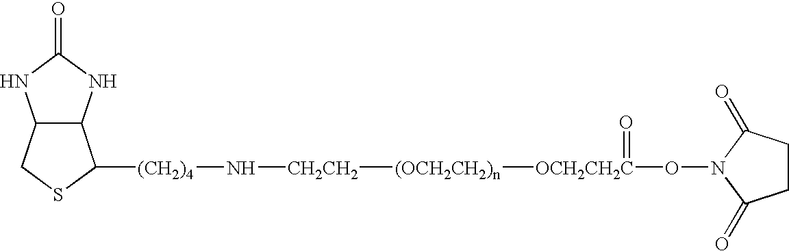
[OCH2CH2C](ON1C(=O)CCC1=O)(=O)[(OCH2CH2)n][CH2CH2]N[(CH2)4]C1C2C(NC(=O)N2)CS1
